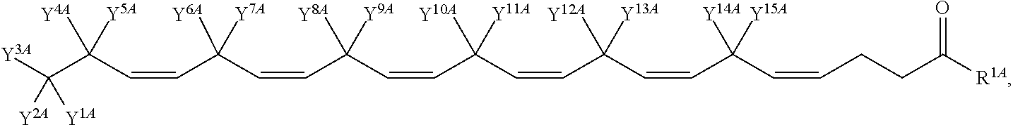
C(CC(=O)[R1A])C=CC(C=CC(C=CC([Y10A])([Y11A])C=CC([Y9A])([Y8A])C=CC([Y7A])([Y6A])C=CC(C([Y3A])([Y2A])[Y1A])([Y4A])[Y5A])([Y13A])[Y12A])([Y15A])[Y14A]
